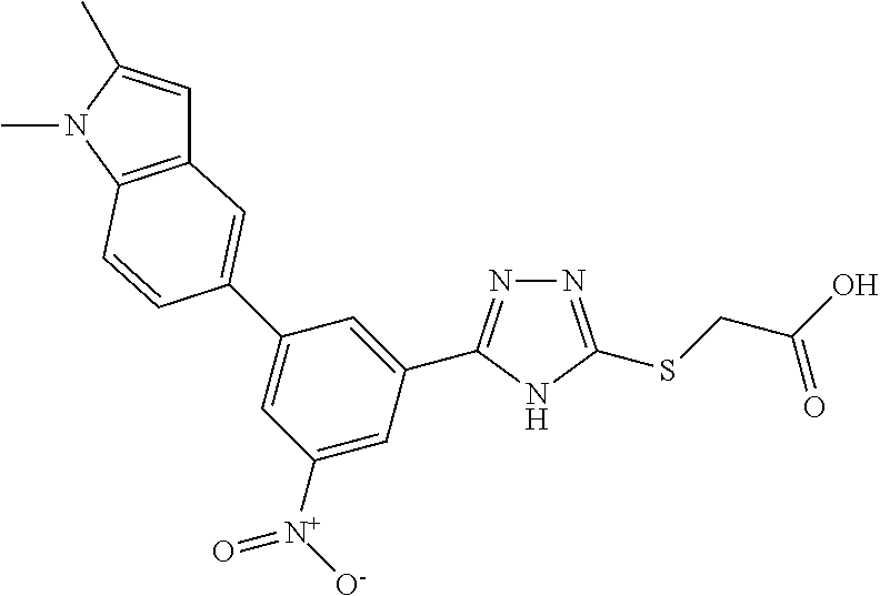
N1=C(SCC(O)=O)NC(C2=CC(C3=CC4=C(N(C)C(C)=C4)C=C3)=CC([N+]([O-])=O)=C2)=N1
